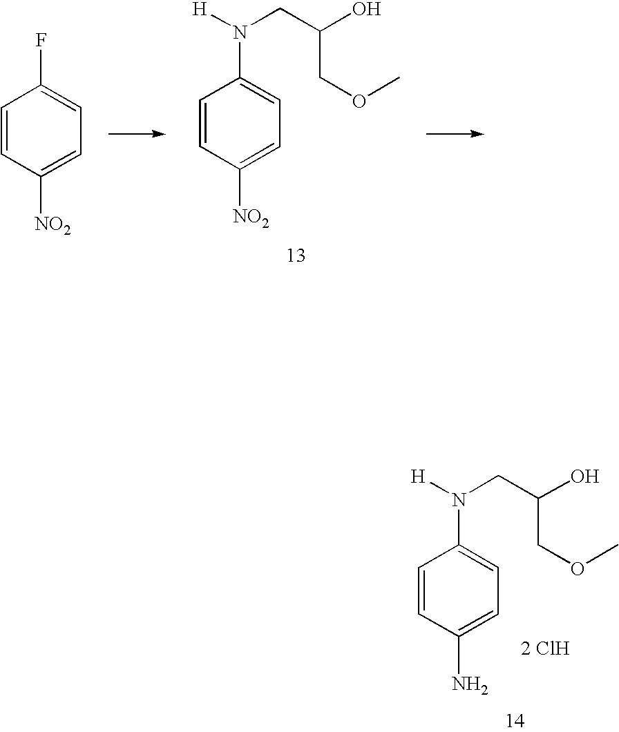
C1(N(CC(O)COC)[H])=CC=C([NO2])C=C1.C1(F)=CC=C([NO2])C=C1.C1(N(CC(O)COC)[H])=CC=C(N)C=C1.[2 ClH]
